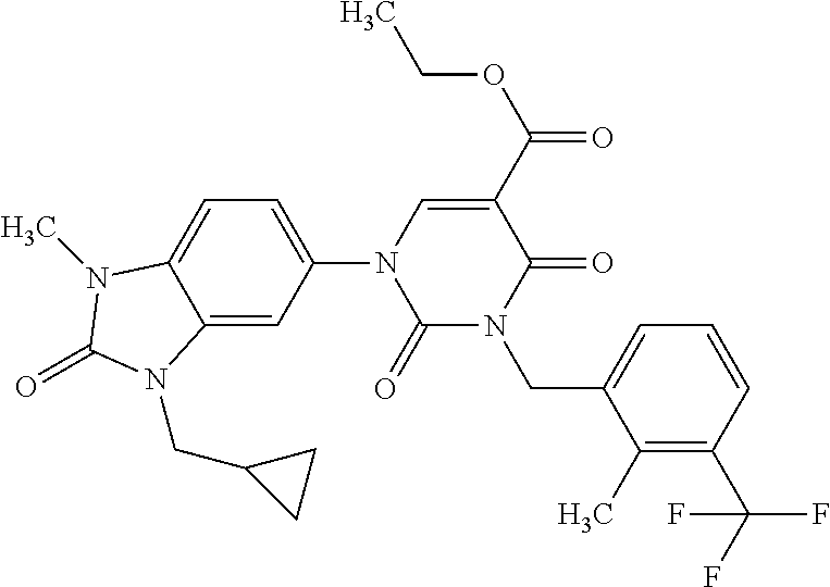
C12=CC(N3C(=O)N(CC4=CC=CC(C(F)(F)F)=C4C)C(=O)C(C(OCC)=O)=C3)=CC=C1N(C)C(=O)N2CC1CC1
